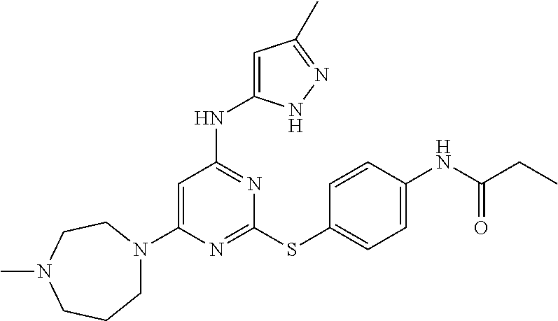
C1(N2CCCN(C)CC2)=CC(NC2=CC(C)=NN2)=NC(SC2=CC=C(NC(CC)=O)C=C2)=N1
